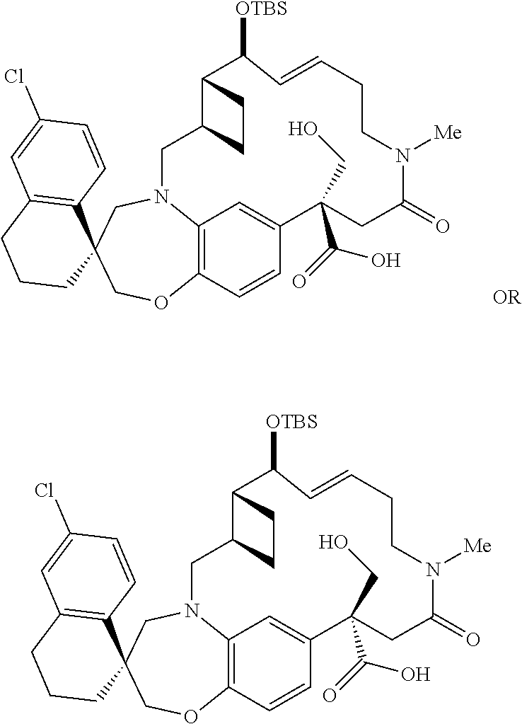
C1OC2=C3N(CC14C1=C(C=C(Cl)C=C1)CCC4)CC1C(CC1)C([OTBS])C=CCCN([Me])C(=O)CC(C(=O)O)(CO)C(=C3)C=C2.C1OC2=C3N(CC14C1=C(C=C(Cl)C=C1)CCC4)CC1C(CC1)C([OTBS])C=CCCN([Me])C(=O)CC(C(=O)O)(CO)C(=C3)C=C2
